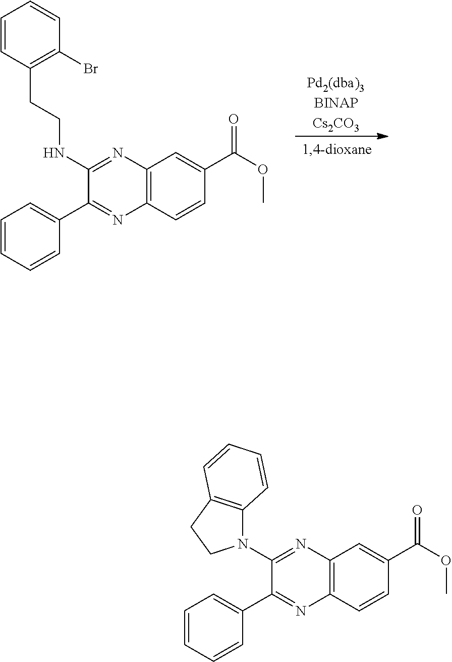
[Pd2(dba)3BINAPCs2CO3].C12=C(C=CC(C(OC)=O)=C1)N=C(C1=CC=CC=C1)C(NCCC1=C(Br)C=CC=C1)=N2.C12=C(C=CC(C(OC)=O)=C1)N=C(C1=CC=CC=C1)C(N1C3=C(CC1)C=CC=C3)=N2
